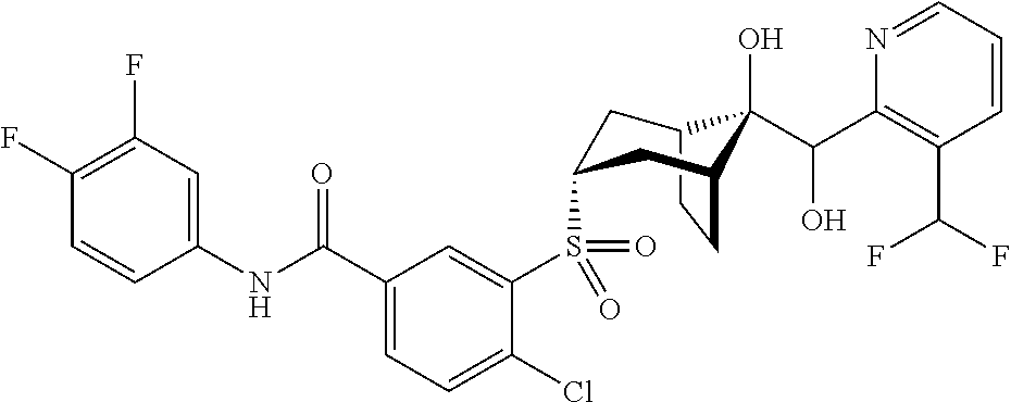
C12CCC(CC(S(C3=CC(C(NC4=CC(F)=C(F)C=C4)=O)=CC=C3Cl)(=O)=O)C1)C2(O)C(C1=C(C(F)F)C=CC=N1)O
